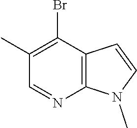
C12=C(C(Br)=C(C)C=N1)C=CN2C
